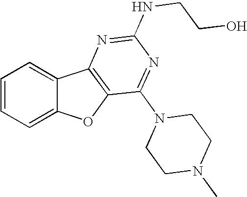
C1=CC=C2C(=C1)C1=C(O2)C(N2CCN(C)CC2)=NC(NCCO)=N1
